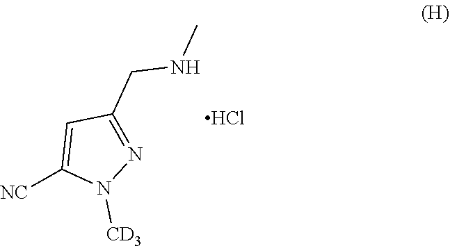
N1=C(CNC)C=C([NC])N1[CD3].Cl
